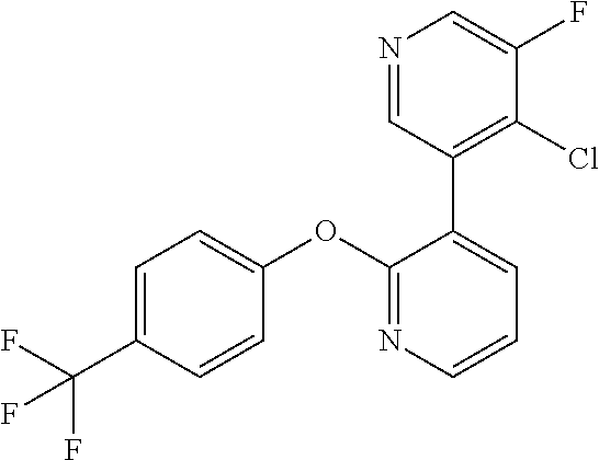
C1=C(C(F)(F)F)C=CC(OC2=NC=CC=C2C2=C(Cl)C(F)=CN=C2)=C1
